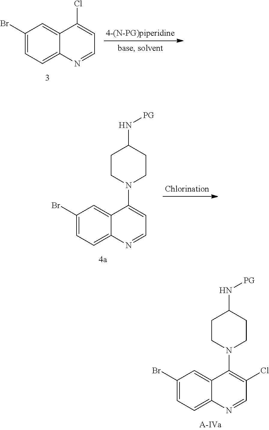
C1(Br)=CC=C2C(=C1)C(Cl)=CC=N2.C1(Br)=CC=C2C(=C1)C(N1CCC(N[PG])CC1)=CC=N2.C1(Br)=CC=C2C(=C1)C(N1CCC(N[PG])CC1)=C(Cl)C=N2
